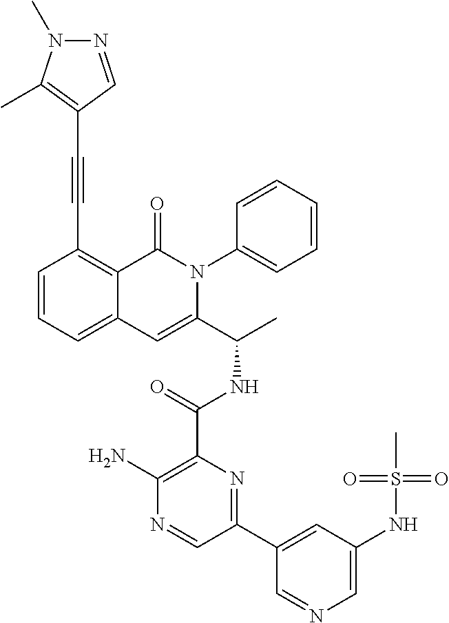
C1(C(NC(C2=CC3=CC=CC(C#CC4=C(C)N(C)N=C4)=C3C(=O)N2C2=CC=CC=C2)C)=O)=C(N)N=CC(C2=CC(NS(C)(=O)=O)=CN=C2)=N1
